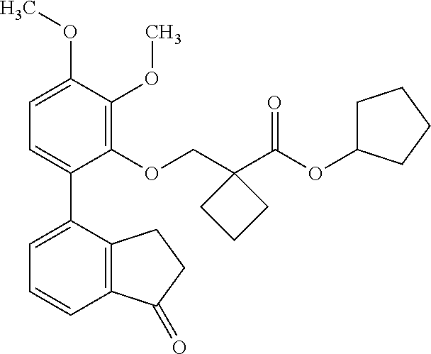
C1=C(OC)C(OC)=C(OCC2(C(OC3CCCC3)=O)CCC2)C(C2=CC=CC3=C2CCC3=O)=C1
